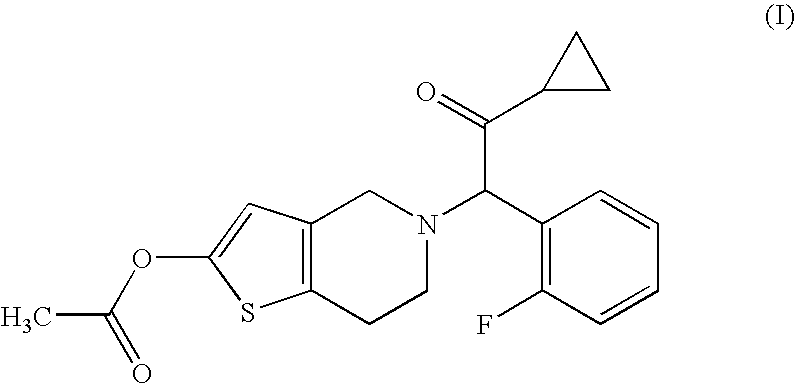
C12=C(CCN(C(C3=C(F)C=CC=C3)C(=O)C3CC3)C1)SC(OC(C)=O)=C2
